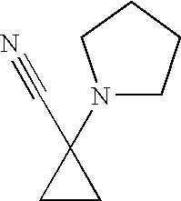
N1(C2(C#N)CC2)CCCC1
